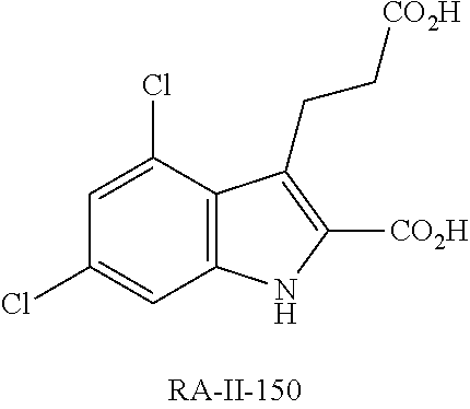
C1=C(Cl)C2=C(C=C1Cl)NC([CO2H])=C2CC[CO2H]
